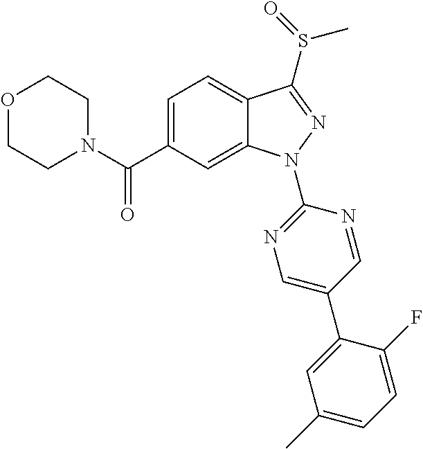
O1CCN(C(C2=CC=C3C(=C2)N(C2=NC=C(C4=CC(C)=CC=C4F)C=N2)N=C3S(C)=O)=O)CC1
